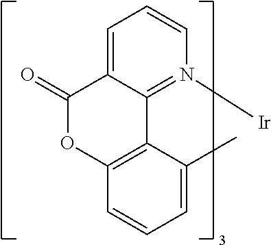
C1=C2C(=N([Ir])C=C1)C1=C(C=CC=C1C)OC2=O
